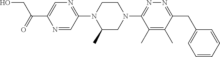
N1=CC(N2C(C)CN(C3=NN=C(CC4=CC=CC=C4)C(C)=C3C)CC2)=NC=C1C(=O)CO
